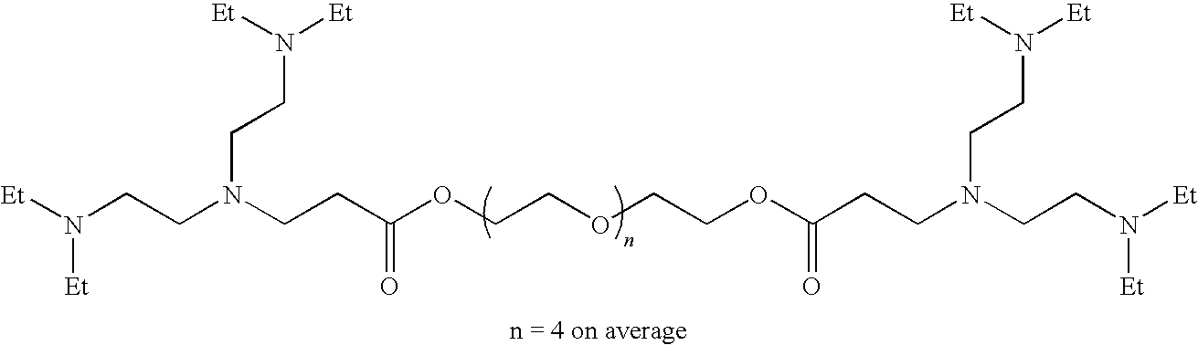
N(CCC(OCCOCCOC(CCN(CCN([Et])[Et])CCN([Et])[Et])=O)=O)(CCN([Et])[Et])CCN([Et])[Et]
